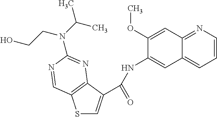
S1C=C(C(NC2=CC3=CC=CN=C3C=C2OC)=O)C2=C1C=NC(N(CCO)C(C)C)=N2
